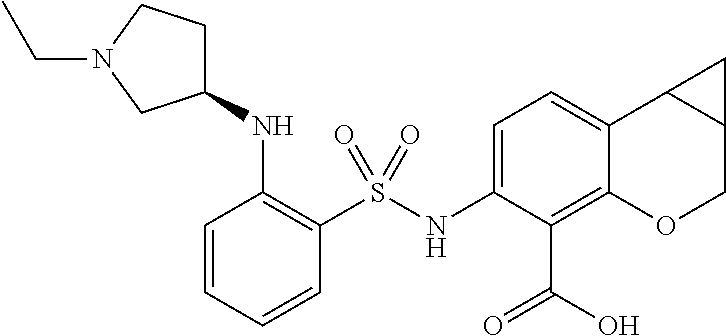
C1(NC2CCN(CC)C2)=C(S(NC2=CC=C3C(=C2C(O)=O)OCC2C3C2)(=O)=O)C=CC=C1
